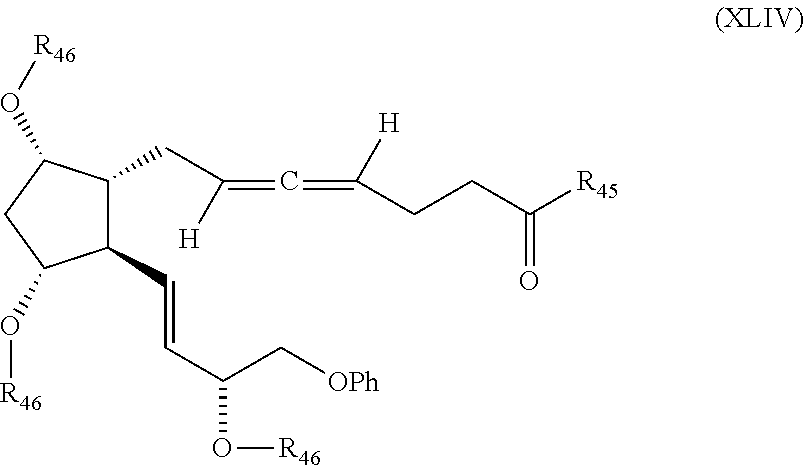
C1(C=CC(C[OPh])O[R46])C(CC([H])=C=C(CCC([R45])=O)[H])C(O[R46])CC1O[R46]
